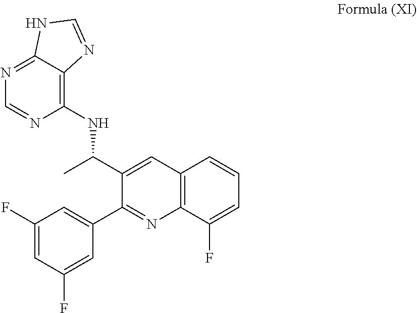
C1=C(C(NC2=C3C(=NC=N2)NC=N3)C)C(C2=CC(F)=CC(F)=C2)=NC2=C1C=CC=C2F
